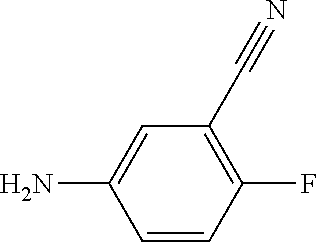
C1(F)=C(C#N)C=C(N)C=C1
